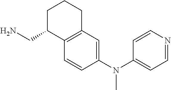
C1=CC(N(C2=CC=NC=C2)C)=CC2=C1C(CN)CCC2
